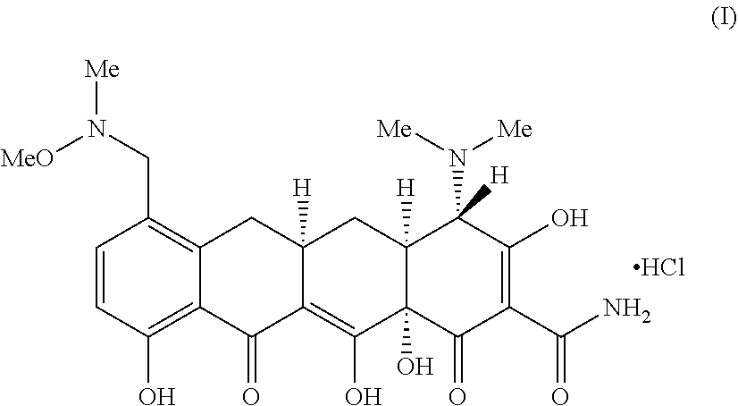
C1=CC(O)=C2C(=C1CN([Me])[MeO])CC1([H])C(=C(O)C3(O)C([H])(C1)C(N([Me])[Me])([H])C(O)=C(C(=O)N)C3=O)C2=O.Cl
